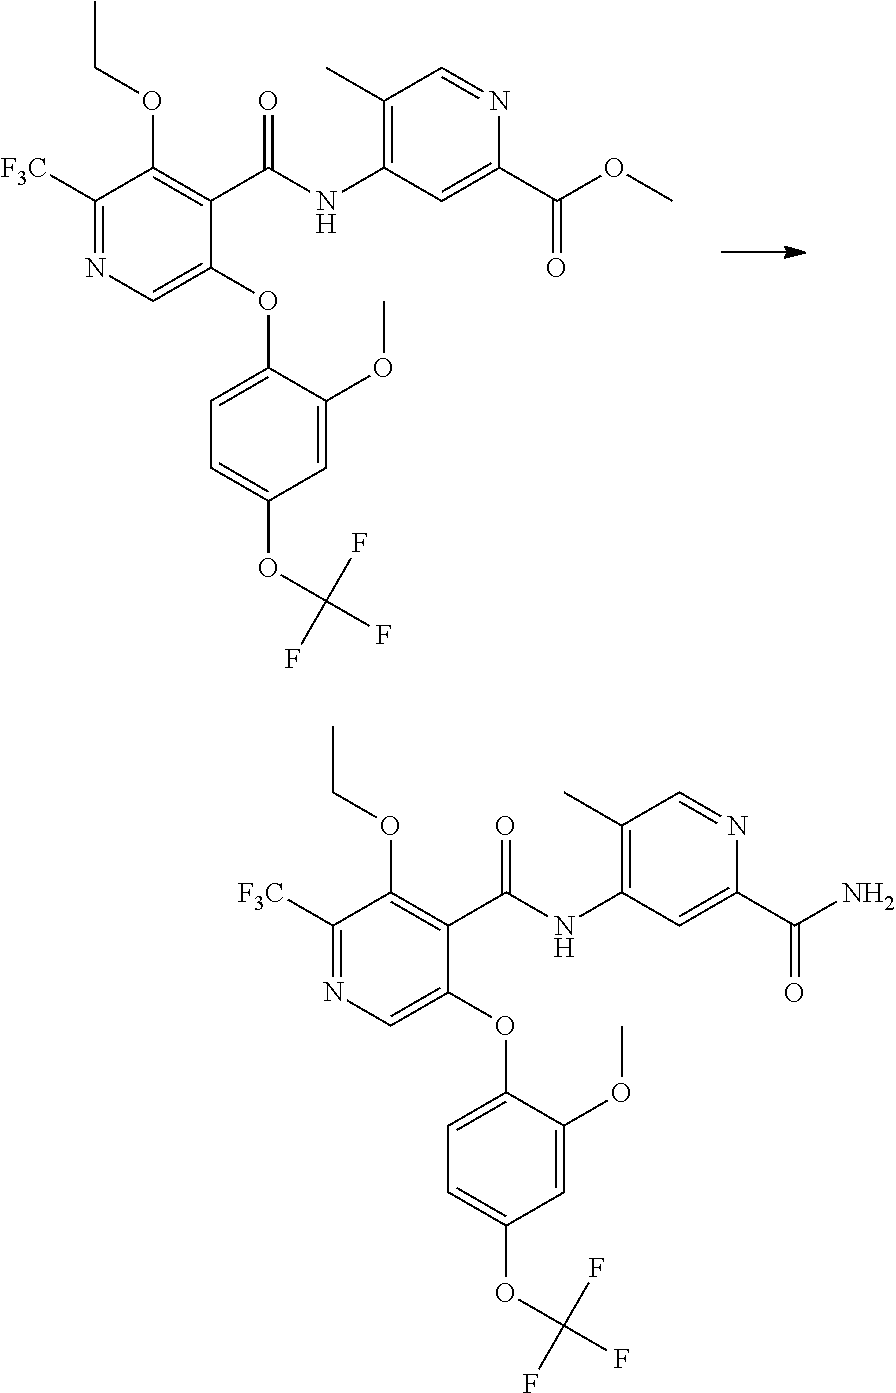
C1([F3C])=NC=C(OC2=CC=C(OC(F)(F)F)C=C2OC)C(C(NC2=C(C)C=NC(C(OC)=O)=C2)=O)=C1OCC.C1([F3C])=NC=C(OC2=CC=C(OC(F)(F)F)C=C2OC)C(C(NC2=C(C)C=NC(C(N)=O)=C2)=O)=C1OCC
